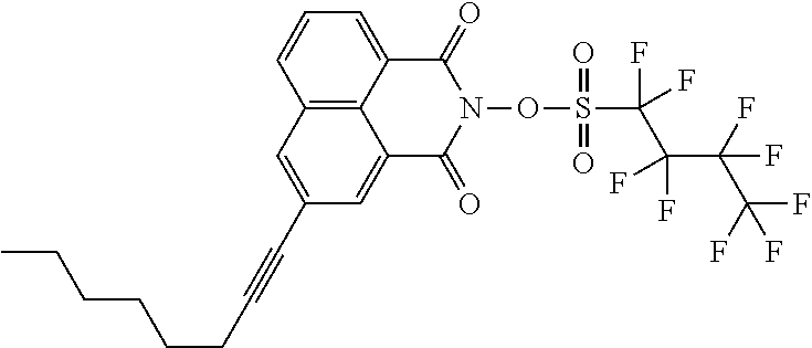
C12=C3C(=CC=C1)C(=O)N(OS(C(C(C(F)(F)C(F)(F)F)(F)F)(F)F)(=O)=O)C(=O)C3=CC(C#CCCCCCC)=C2
